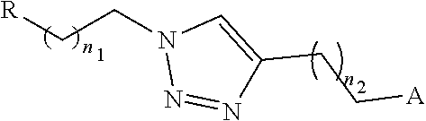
[R]CCN1N=NC(CC[A])=C1
